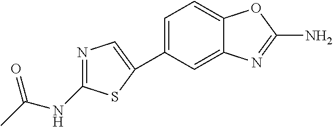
C1(C2=CN=C(NC(C)=O)S2)=CC=C2C(=C1)N=C(N)O2
